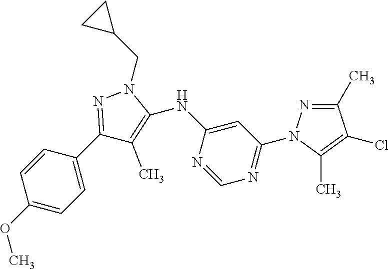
C1(C2=NN(CC3CC3)C(NC3=CC(N4N=C(C)C(Cl)=C4C)=NC=N3)=C2C)=CC=C(OC)C=C1
